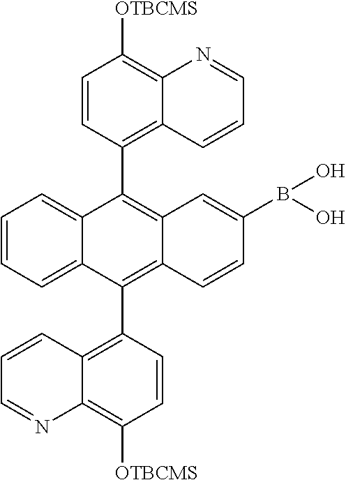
C1=CC(C2=C3C(=C(C4=C5C(=C([OTBCMS])C=C4)N=CC=C5)C4=CC=CC=C24)C=CC(B(O)O)=C3)=C2C(=C1[OTBCMS])N=CC=C2
